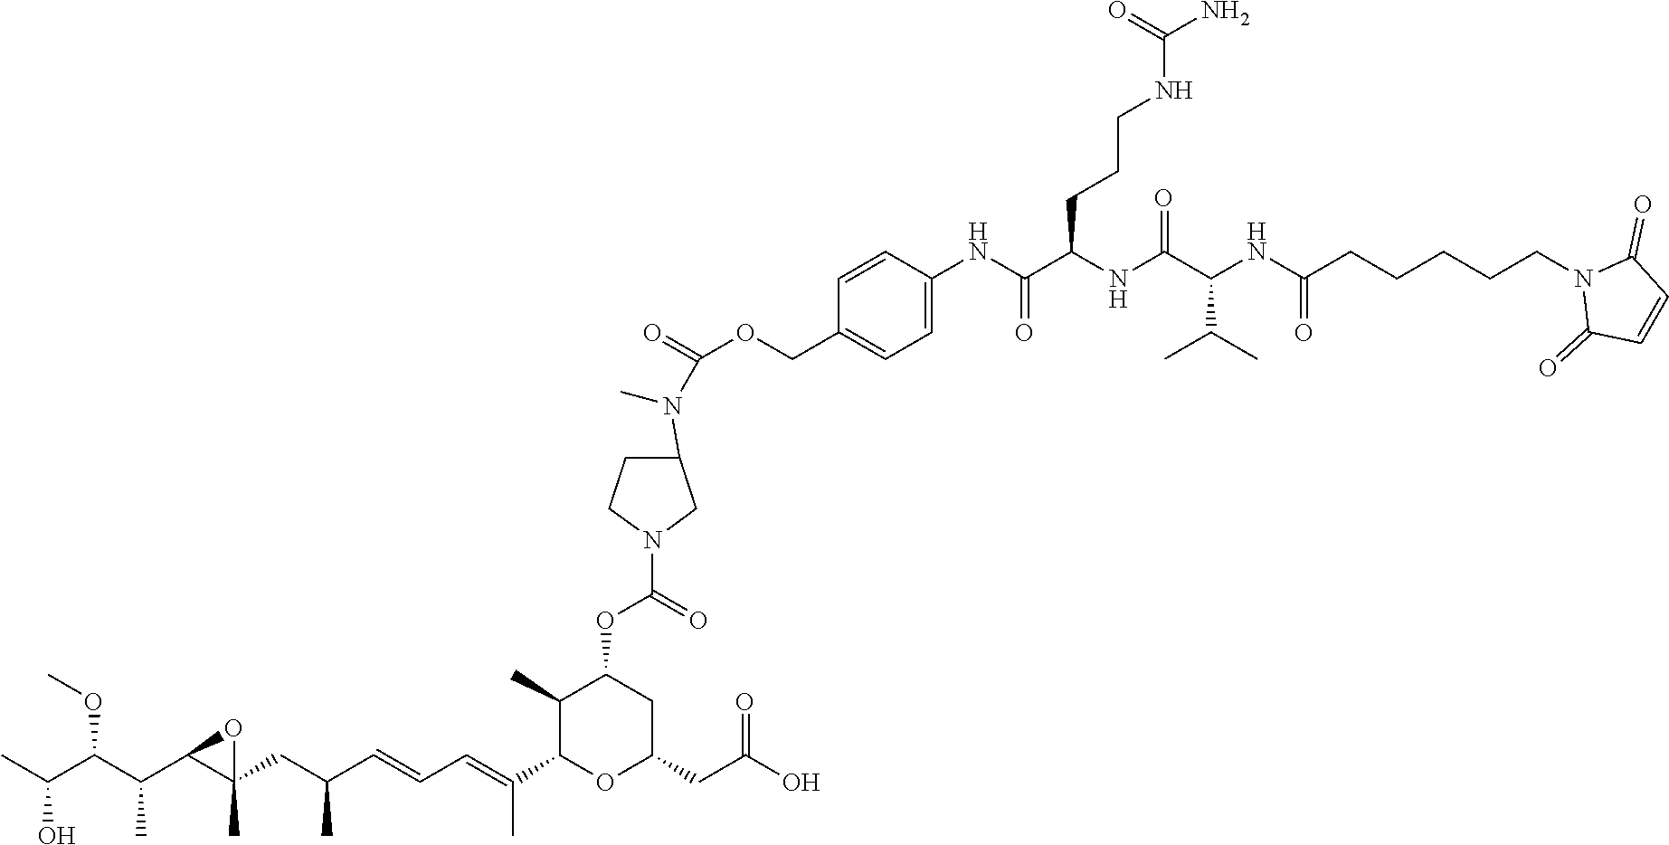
CC(C(C(C1C(CC(C=CC=C(C)C2OC(CC(O)=O)CC(OC(=O)N3CC(N(C)C(=O)OCC4=CC=C(NC(C(NC(C(NC(CCCCCN5C(=O)C=CC5=O)=O)C(C)C)=O)CCCNC(N)=O)=O)C=C4)CC3)C2C)C)(C)O1)C)OC)O
